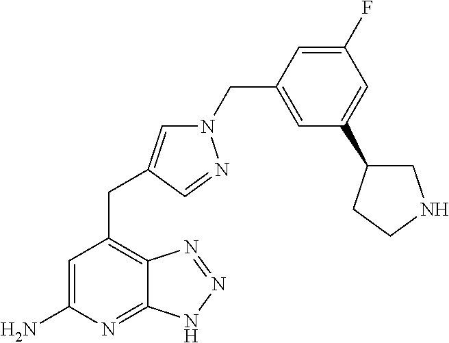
C1=C(N)N=C2C(=C1CC1=CN(CC3=CC(C4CNCC4)=CC(F)=C3)N=C1)N=NN2
